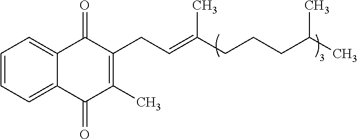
C1=CC=C2C(=C1)C(=O)C(CC=C(CCCC(C)C)C)=C(C)C2=O
